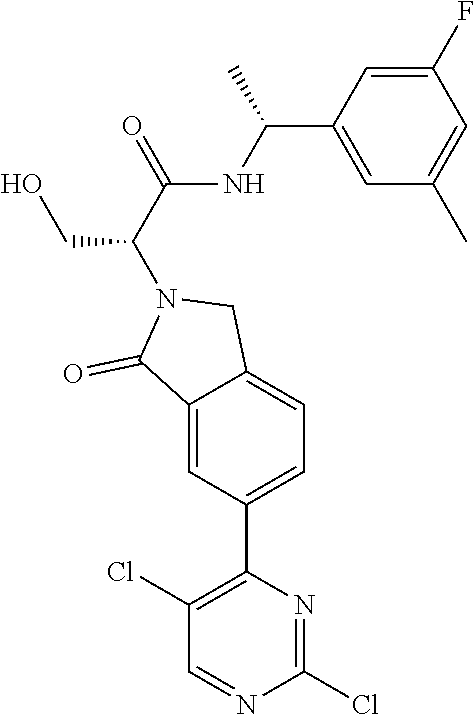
C1(Cl)=NC(C2=CC=C3C(=C2)C(=O)N(C(CO)C(NC(C)C2=CC(C)=CC(F)=C2)=O)C3)=C(Cl)C=N1
